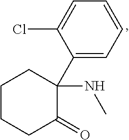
C1(C2(NC)CCCCC2=O)=CC=CC=C1Cl
